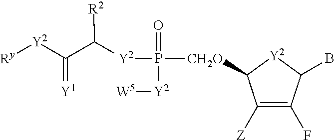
C1([Z])=C(F)C(B)[Y2]C1[CH2O]P([Y2]C(C([Y2][Ry])=[Y1])[R2])(=O)[Y2][W5]
